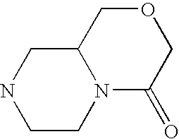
C1CN2C(CN1)COCC2=O
